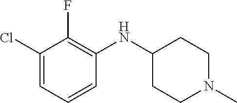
C1(Cl)=CC=CC(NC2CCN(C)CC2)=C1F
